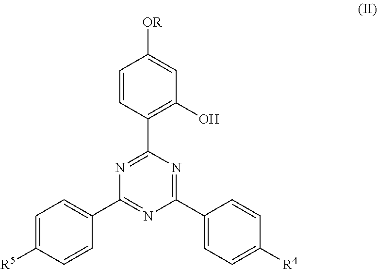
C1=CC(C2=NC(C3=CC=C([R5])C=C3)=NC(C3=CC=C([R4])C=C3)=N2)=C(O)C=C1[OR]
